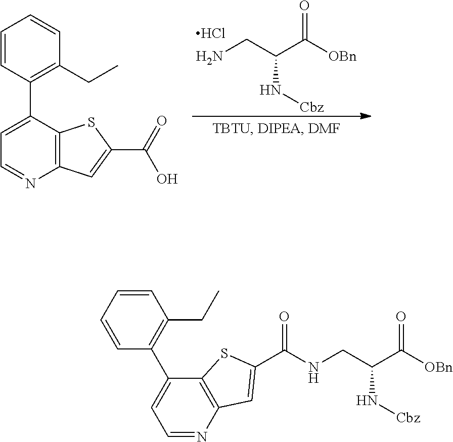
O=C([OBn])C(CN)N[Cbz].Cl.C12=C(C(C3=C(CC)C=CC=C3)=CC=N1)SC(C(=O)O)=C2.C12=C(N=CC=C1C1=C(CC)C=CC=C1)C=C(C(NCC(C([OBn])=O)N[Cbz])=O)S2
